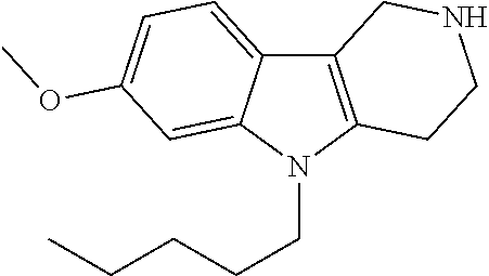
C12=C(N(CCCCC)C3=CC(OC)=CC=C13)CCNC2
